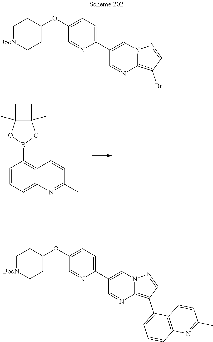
C1(C)(C)C(C)(C)OB(C2=C3C(=CC=C2)N=C(C)C=C3)O1.C1[BocN]CCC(OC2=CC=C(C3=CN4C(=C(Br)C=N4)N=C3)N=C2)C1.C1[BocN]CCC(OC2=CC=C(C3=CN4C(=C(C5=CC=CC6=C5C=CC(C)=N6)C=N4)N=C3)N=C2)C1
